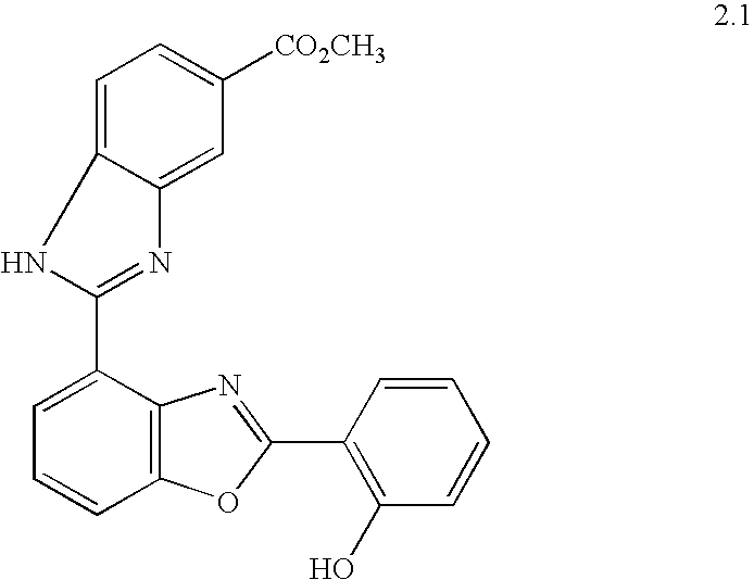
C1=CC2=C(C(C3=NC4=CC([CO2CH3])=CC=C4N3)=C1)N=C(C1=C(O)C=CC=C1)O2
